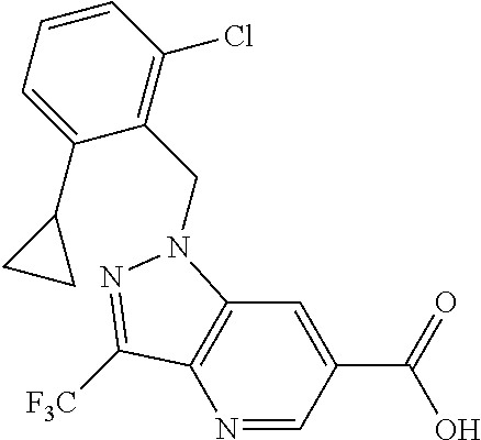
N1=CC(C(=O)O)=CC2=C1C([F3C])=NN2CC1=C(Cl)C=CC=C1C1CC1
